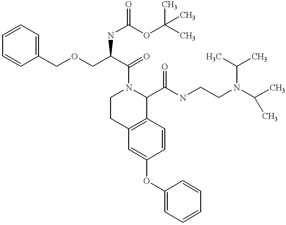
O(C1=CC2=C(C=C1)C(C(NCCN(C(C)C)C(C)C)=O)N(C(=O)C(COCC1=CC=CC=C1)NC(=O)OC(C)(C)C)CC2)C1=CC=CC=C1
